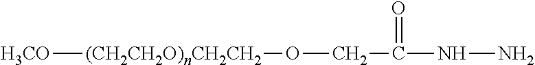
[H3CO][(CH2CH2O)nCH2CH2]OCC(NN)=O
